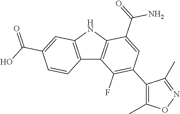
C12=C(NC3=C1C(F)=C(C1=C(C)ON=C1C)C=C3C(=O)N)C=C(C(O)=O)C=C2
